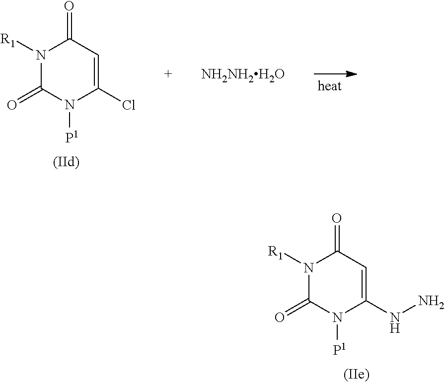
N1([R1])C(=O)N([P1])C(Cl)=CC1=O.[NH2NH2H2O].N1([R1])C(=O)N([P1])C(NN)=CC1=O
